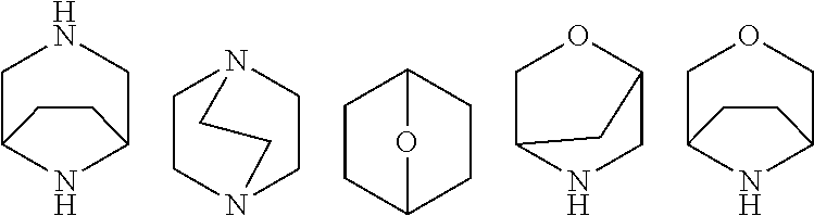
C12NC(CNC1)CC2.C1CN2CCN1CC2.C1CC2CCC1O2.C12NCC(OC1)C2.C12NC(COC1)CC2
